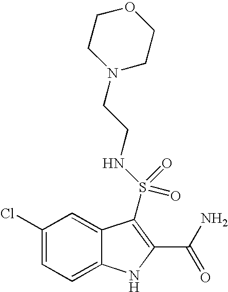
C1(Cl)=CC=C2C(=C1)C(S(NCCN1CCOCC1)(=O)=O)=C(C(N)=O)N2
